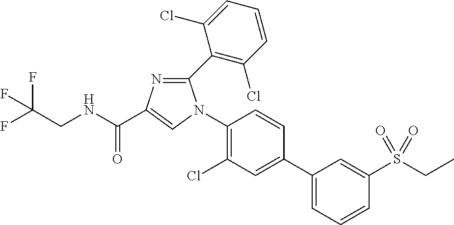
C1(N2C(C3=C(Cl)C=CC=C3Cl)=NC(C(NCC(F)(F)F)=O)=C2)=C(Cl)C=C(C2=CC=CC(S(CC)(=O)=O)=C2)C=C1
